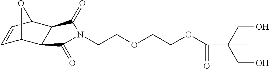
C(OCCN1C(=O)C2C3C=CC(C2C1=O)O3)COC(=O)C(CO)(CO)C
